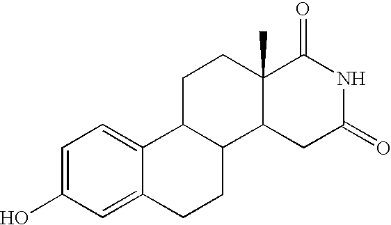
OC1=CC=C2C(=C1)CCC1C2CCC2(C)C1CC(=O)NC2=O
